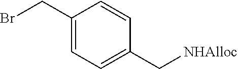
C1(CBr)=CC=C(C[NHAlloc])C=C1
